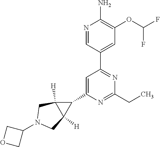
N1=CC(C2=NC(CC)=NC(C3C4([H])C3([H])CN(C3COC3)C4)=C2)=CC(OC(F)F)=C1N
